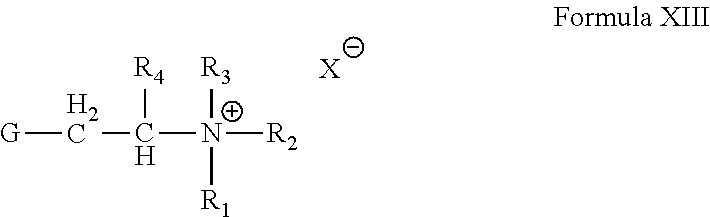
[X].C([R4])([N+]([R3])([R1])[R2])C[G]
